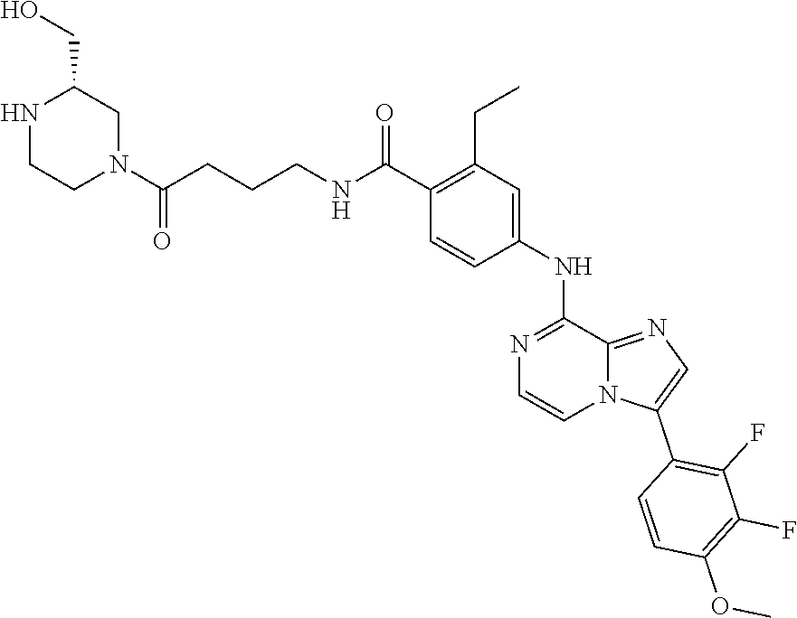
N(C(C1=C(CC)C=C(NC2=NC=CN3C2=NC=C3C2=C(F)C(F)=C(OC)C=C2)C=C1)=O)CCCC(N1CCNC(CO)C1)=O
